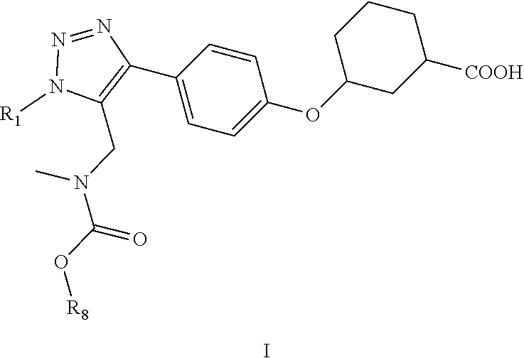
C1(OC2=CC=C(C3=C(CN(C(=O)O[R8])C)N([R1])N=N3)C=C2)CC([COOH])CCC1.I
